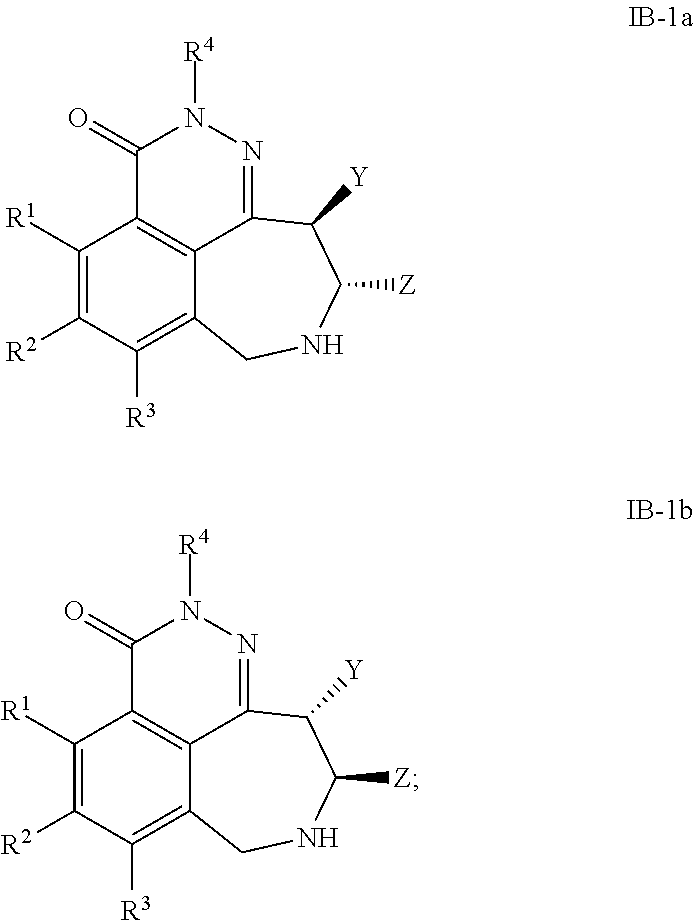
C1([R1])=C([R2])C([R3])=C2C3=C1C(=O)N([R4])N=C3C([Y])C([Z])NC2.C1([R1])=C([R2])C([R3])=C2C3=C1C(=O)N([R4])N=C3C([Y])C([Z])NC2
